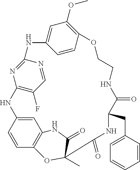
C1=CC2=CC3=C1OC(C)(C(=O)NC(CC1=CC=CC=C1)C(=O)NCCOC1=C(OC)C=C(NC4=NC(=C(F)C=N4)N2)C=C1)C(=O)N3
